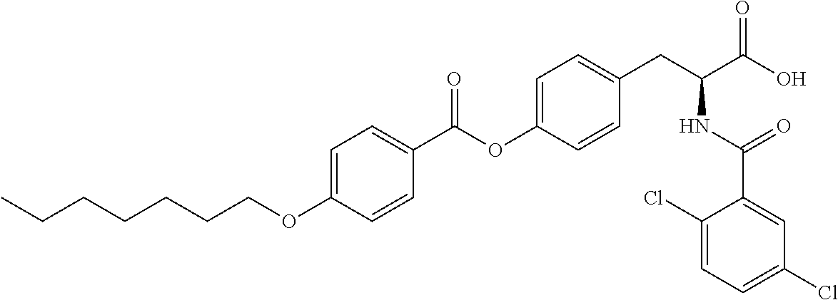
C1=C(OCCCCCCC)C=CC(C(OC2=CC=C(CC(C(O)=O)NC(C3=CC(Cl)=CC=C3Cl)=O)C=C2)=O)=C1
